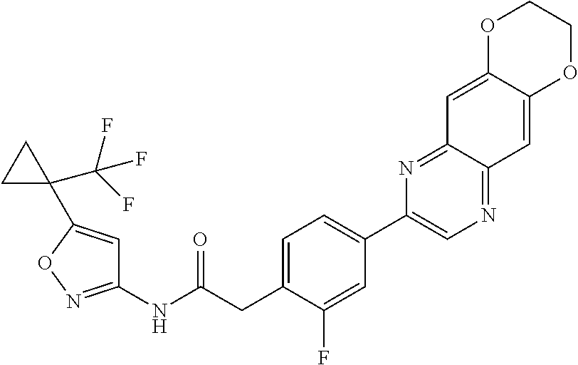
C1=C(CC(NC2=NOC(C3(C(F)(F)F)CC3)=C2)=O)C(F)=CC(C2=CN=C3C(=N2)C=C2C(=C3)OCCO2)=C1
